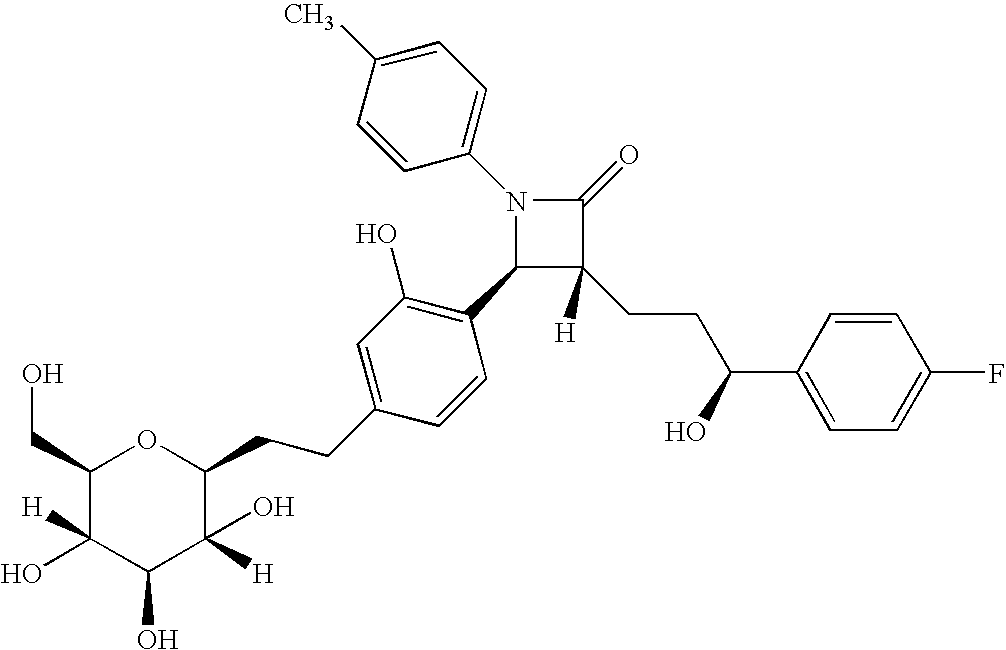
N1(C2=CC=C(C)C=C2)C(C2=C(O)C=C(CCC3OC(CO)C(O)([H])C(O)C3([H])O)C=C2)C(CCC(C2=CC=C(F)C=C2)O)([H])C1=O
